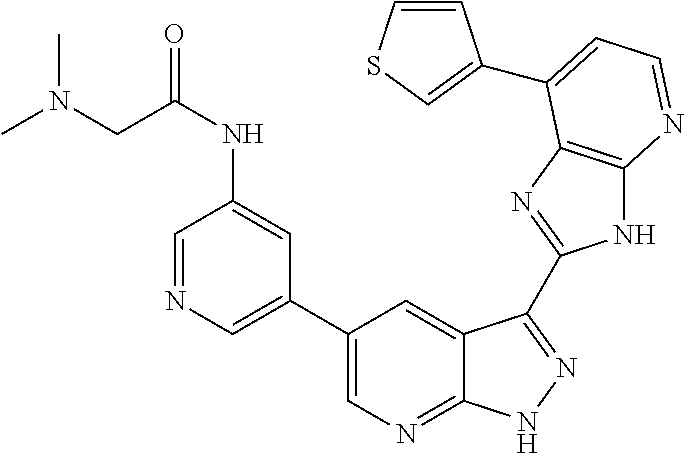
C1(C2=CN=CC(NC(CN(C)C)=O)=C2)=CN=C2C(=C1)C(C1=NC3=C(N1)N=CC=C3C1=CSC=C1)=NN2
